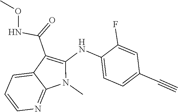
N(C(C1=C(NC2=CC=C(C#C)C=C2F)N(C)C2=NC=CC=C12)=O)OC
